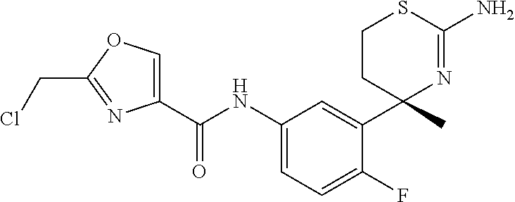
C1(C(NC2=CC=C(F)C(C3(C)N=C(N)SCC3)=C2)=O)=COC(CCl)=N1
